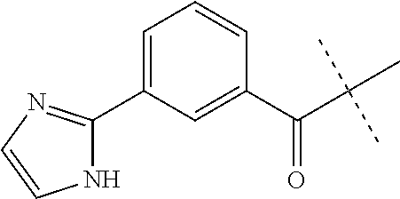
C(C(C)(C)C)(C1=CC(C2=NC=CN2)=CC=C1)=O
